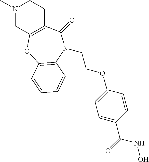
N1(C)CC2=C(CC1)C(=O)N(CCOC1=CC=C(C(=O)NO)C=C1)C1=C(O2)C=CC=C1
